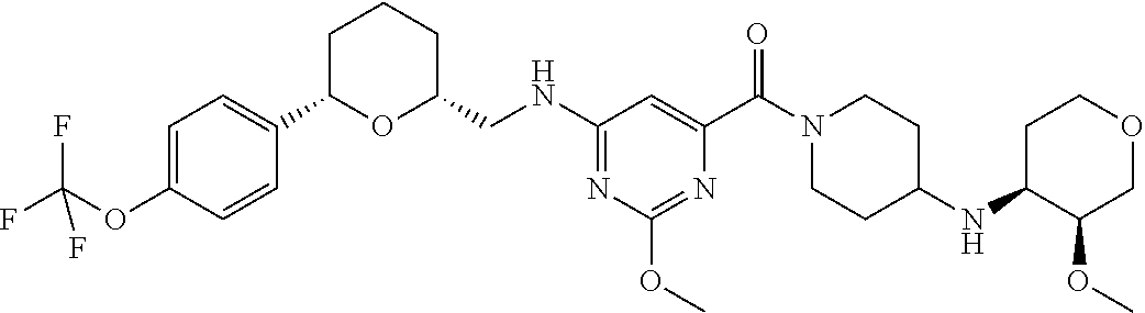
C1C(C2=CC=C(OC(F)(F)F)C=C2)OC(CNC2=NC(OC)=NC(C(N3CCC(NC4C(OC)COCC4)CC3)=O)=C2)CC1
